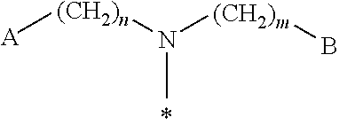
[A][(CH2)n]N([(CH2)m]B)C
